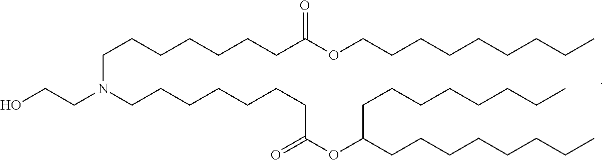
OCCN(CCCCCCCC(=O)OC(CCCCCCCC)CCCCCCCC)CCCCCCCC(OCCCCCCCCC)=O
